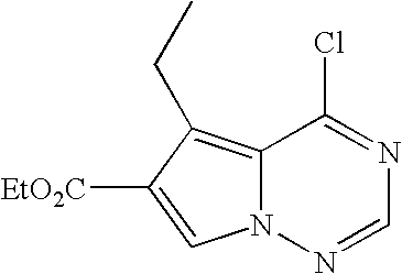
C12=C(CC)C([EtO2C])=CN1N=CN=C2Cl
